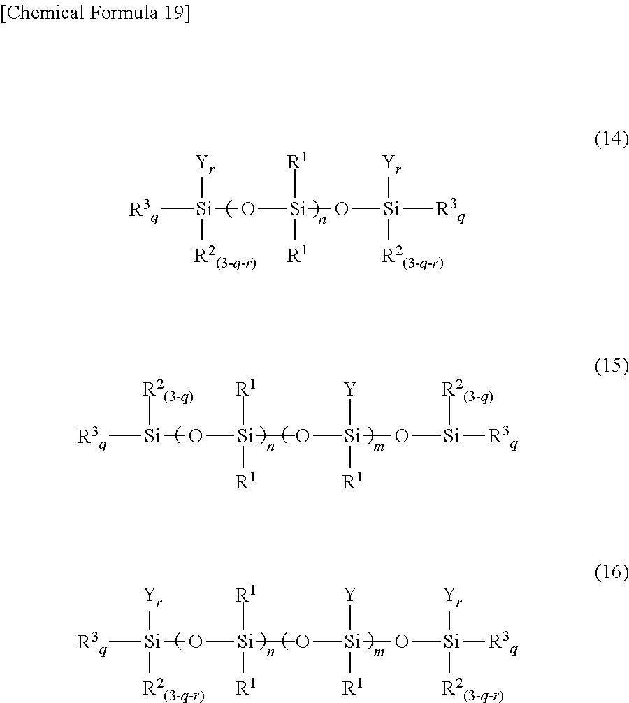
[R3q][Si](O[Si](O[Si]([R3q])([R2(3-q-r)])[Yr])([R1])[R1])([R2(3-q-r)])[Yr].[R3q][Si]([R2(3-q)])O[Si](O[Si](O[Si]([R3q])[R2(3-q)])([Y])[R1])(C)([R1])[R1].[R3q][Si]([Yr])(O[Si](O[Si](O[Si]([R3q])([Yr])[R2(3-q-r)])([Y])[R1])(C)([R1])[R1])[R2(3-q-r)]
